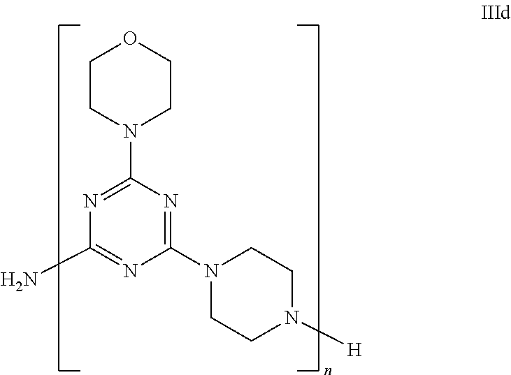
C1(N2CCOCC2)=NC(N)=NC(N2CCN([H])CC2)=N1
